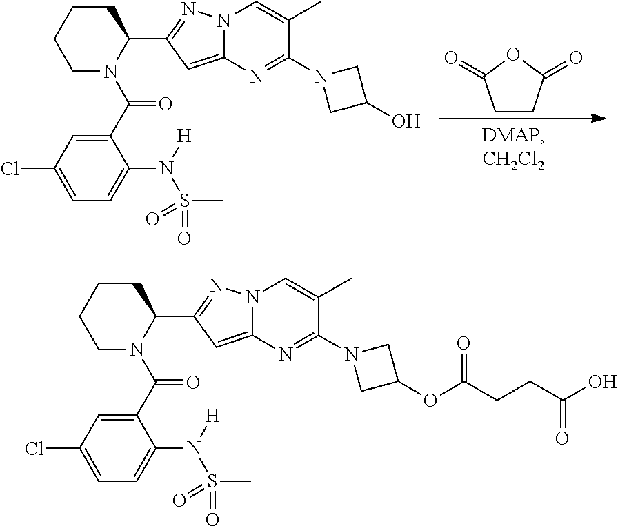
C1CC(=O)OC1=O.C1(C2=NN3C(=C2)N=C(N2CC(O)C2)C(C)=C3)CCCCN1C(C1=CC(Cl)=CC=C1N([H])S(C)(=O)=O)=O.C1(C2=NN3C(=C2)N=C(N2CC(OC(CCC(O)=O)=O)C2)C(C)=C3)CCCCN1C(C1=CC(Cl)=CC=C1N([H])S(C)(=O)=O)=O
